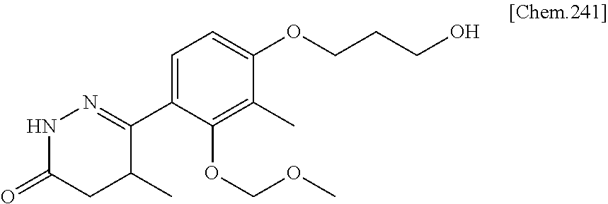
C1(C2=NNC(=O)CC2C)=CC=C(OCCCO)C(C)=C1OCOC
